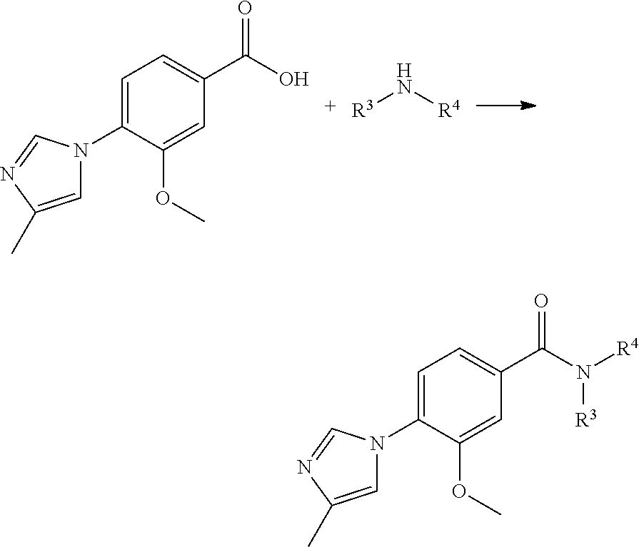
C1=C(N2C=C(C)N=C2)C(OC)=CC(C(O)=O)=C1.[R3]N[R4].C1=C(N2C=C(C)N=C2)C(OC)=CC(C(N([R3])[R4])=O)=C1
